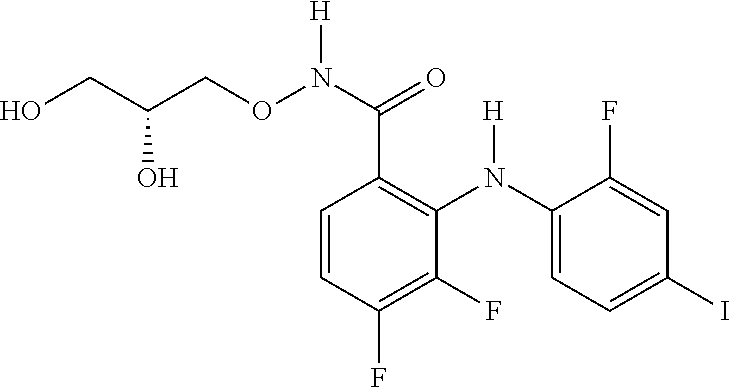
OCC(CON(C(=O)C1=C(N(C2=CC=C(I)C=C2F)[H])C(F)=C(F)C=C1)[H])O
